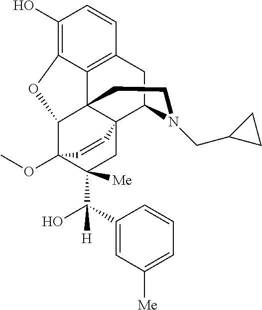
C1(O)=C2C3=C(C=C1)CC1N(CC4CC4)CCC34C(C3(OC)C(C(O)([H])C5=CC([Me])=CC=C5)([Me])CC41C=C3)O2
